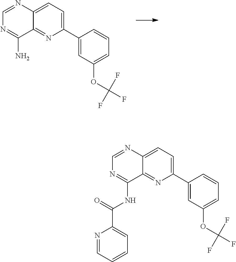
C1=NC2=CC=C(C3=CC(OC(F)(F)F)=CC=C3)N=C2C(N)=N1.C1=NC2=CC=C(C3=CC(OC(F)(F)F)=CC=C3)N=C2C(NC(=O)C2=CC=CC=N2)=N1
